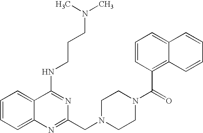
C1=CC=C2C(=C1)C(NCCCN(C)C)=NC(CN1CCN(C(C3=C4C(=CC=C3)C=CC=C4)=O)CC1)=N2
